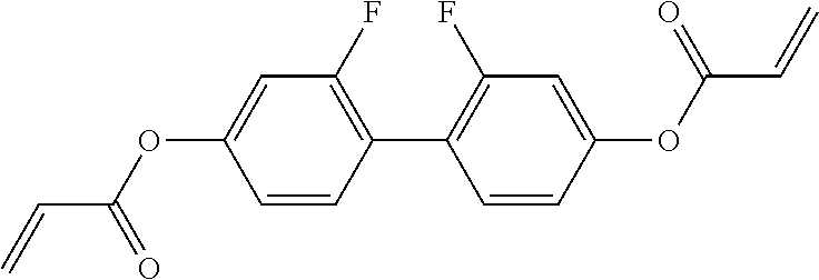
C1=C(OC(C=C)=O)C=CC(C2=C(F)C=C(OC(C=C)=O)C=C2)=C1F
